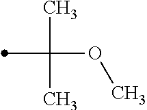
C(C)(OC)(C)C
